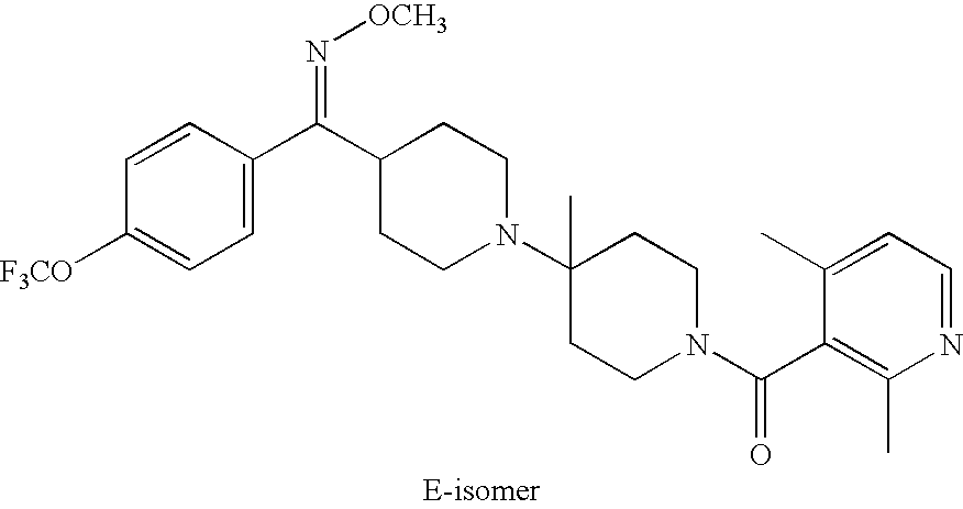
C1=CC([F3CO])=CC=C1C(C1CCN(C2(C)CCN(C(C3=C(C)N=CC=C3C)=O)CC2)CC1)=N[OCH3]
